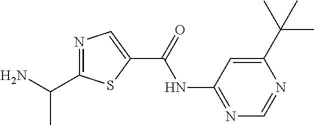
N1=C(C(N)C)SC(C(=O)NC2=NC=NC(C(C)(C)C)=C2)=C1
